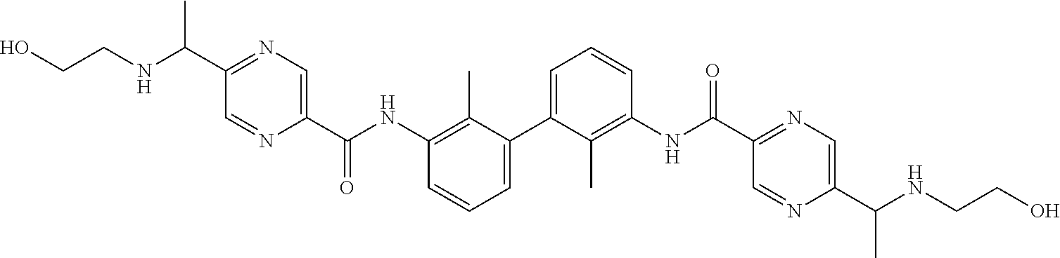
C1=CC=C(C2=CC=CC(NC(=O)C3=CN=C(C(NCCO)C)C=N3)=C2C)C(C)=C1NC(=O)C1=NC=C(C(NCCO)C)N=C1
